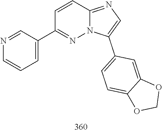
C1=CC2=NC=C(C3=CC=C4C(=C3)OCO4)N2N=C1C1=CC=CN=C1
